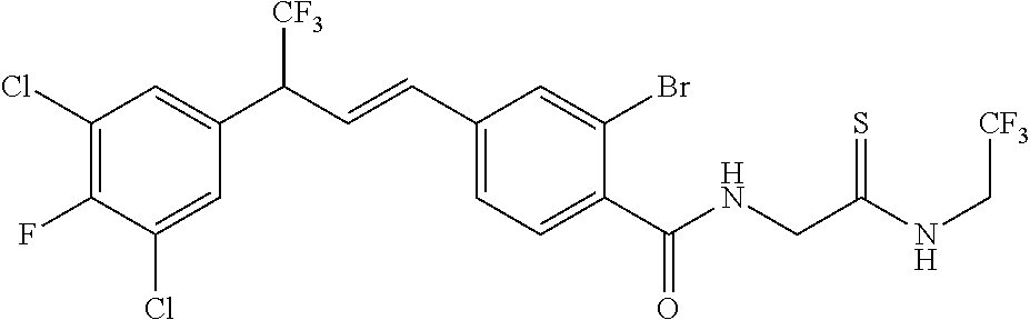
C1(Cl)=C(F)C(Cl)=CC(C(C=CC2=CC=C(C(NCC(NC[CF3])=S)=O)C(Br)=C2)[CF3])=C1
